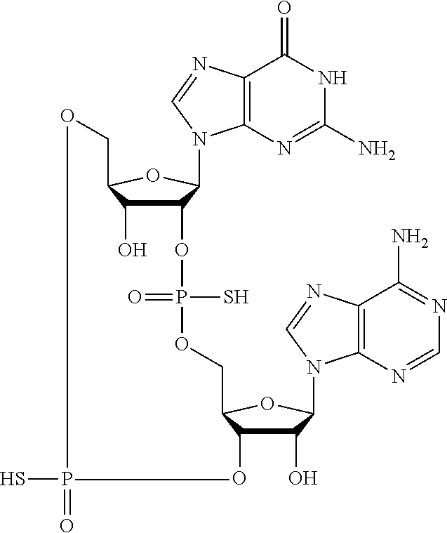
SP=O.C12=C(N=C(N)NC1=O)N(C1C(OP(=O)(OCC3C(O)C(O)C(N4C5=C(C(N)=NC=N5)N=C4)O3)S)C(O)C(CO)O1)C=N2
